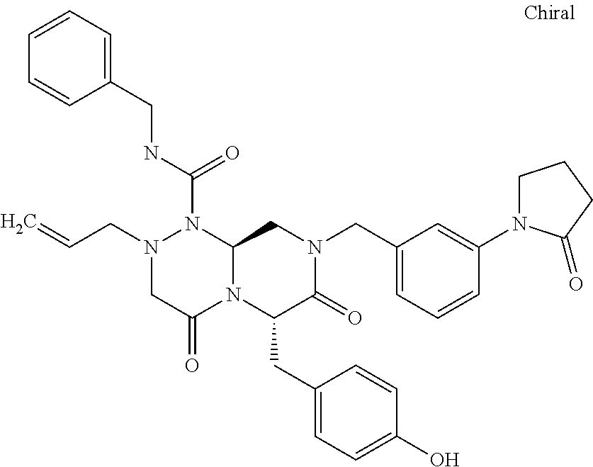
N1(CC=C)CC(=O)N2C(N1C(NCC1=CC=CC=C1)=O)CN(CC1=CC=CC(N3CCCC3=O)=C1)C(=O)C2CC1=CC=C(O)C=C1
